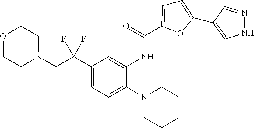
O1CCN(CC(C2=CC=C(N3CCCCC3)C(NC(=O)C3=CC=C(C4=CNN=C4)O3)=C2)(F)F)CC1
